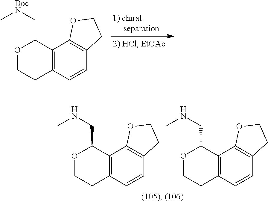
C12=C(C=CC3=C1OCC3)CCOC2C[BocN]C.C12=C(C=CC3=C1OCC3)CCOC2CNC.C12=C(C=CC3=C1OCC3)CCOC2CNC
